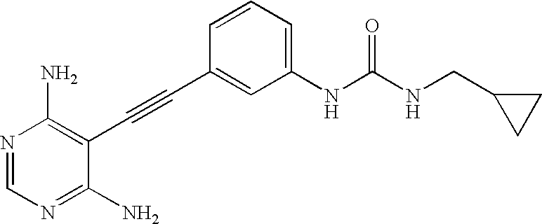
N1=CN=C(N)C(C#CC2=CC(NC(NCC3CC3)=O)=CC=C2)=C1N
